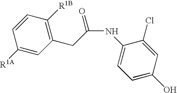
C1([R1A])=CC(CC(=O)NC2=CC=C(O)C=C2Cl)=C([R1B])C=C1
